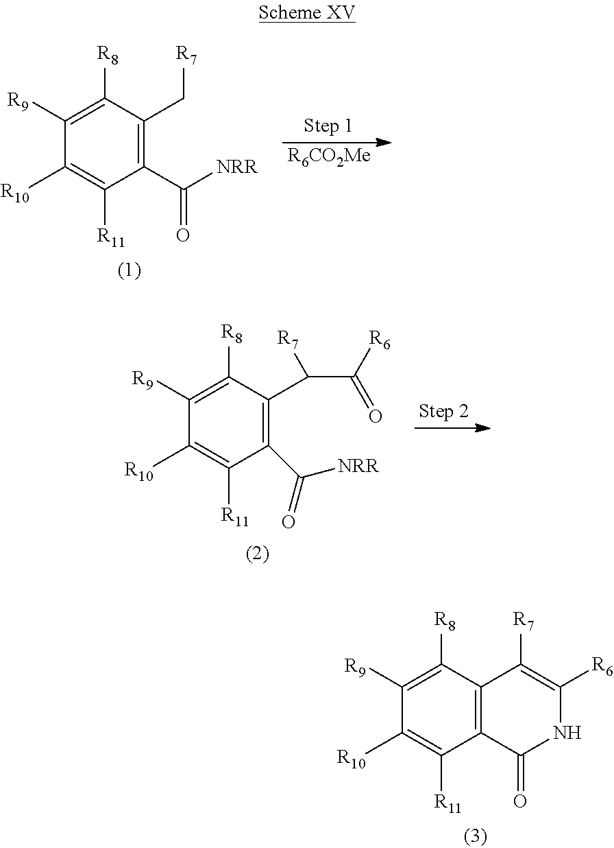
C1([R8])=C([R9])C([R10])=C([R11])C2=C1C([R7])=C([R6])NC2=O.C1([R8])=C([R9])C([R10])=C([R11])C(C(=O)[NRR])=C1C[R7].[R6CO2Me].C1([R8])=C([R9])C([R10])=C([R11])C(C(=O)[NRR])=C1C([R7])C([R6])=O
